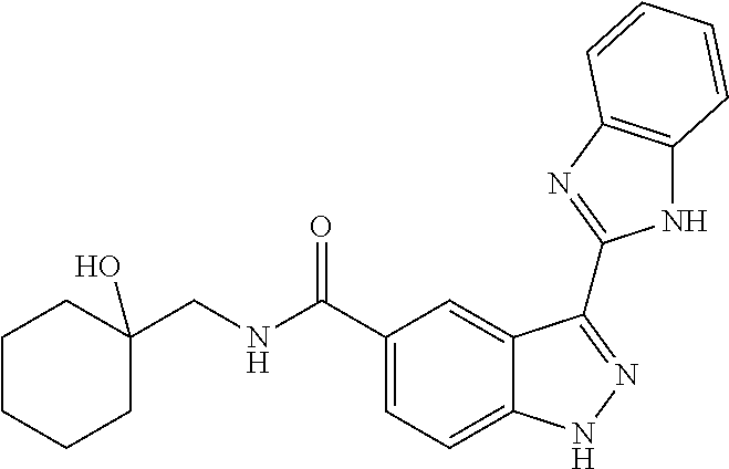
C1(C(NCC2(O)CCCCC2)=O)=CC=C2C(=C1)C(C1=NC3=C(N1)C=CC=C3)=NN2
